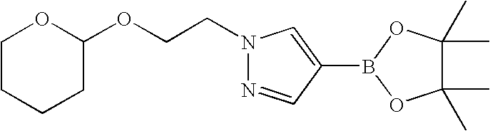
C1CCCC(OCCN2N=CC(B3OC(C)(C)C(C)(C)O3)=C2)O1
